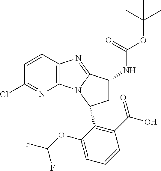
C12=C(N3C(=N1)C(NC(=O)OC(C)(C)C)CC3C1=C(C(O)=O)C=CC=C1OC(F)F)N=C(Cl)C=C2
